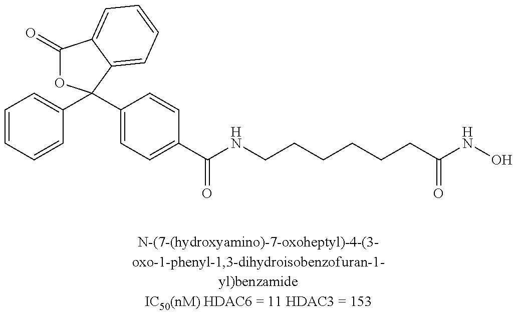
C1=CC=CC(C2(C3=CC=C(C(NCCCCCCC(NO)=O)=O)C=C3)OC(=O)C3=CC=CC=C23)=C1
